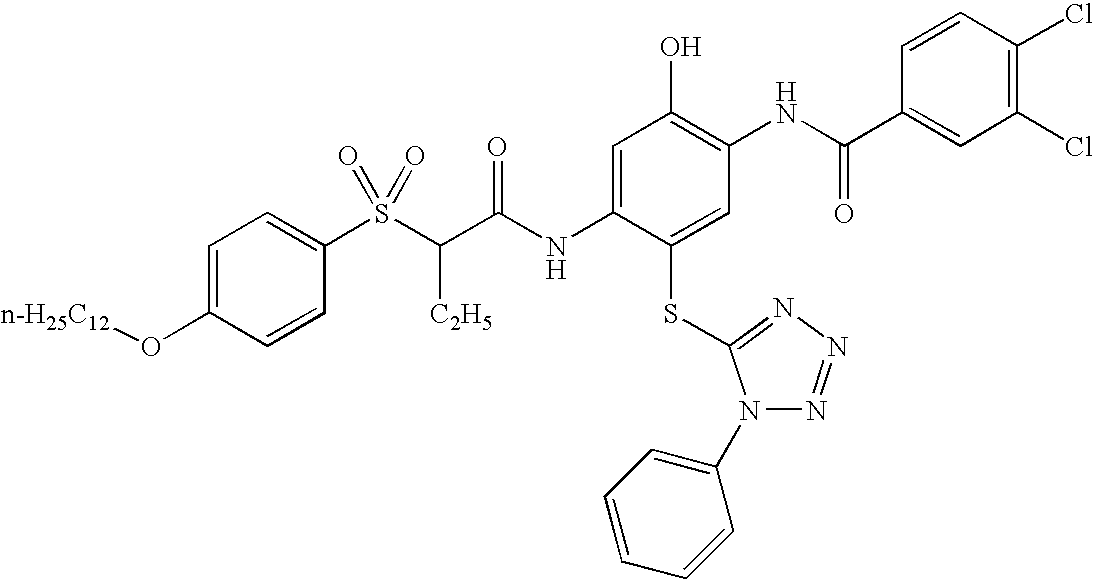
C1=CC(S(C(C(NC2=CC(O)=C(NC(C3=CC(Cl)=C(Cl)C=C3)=O)C=C2SC2=NN=NN2C2=CC=CC=C2)=O)[C2H5])(=O)=O)=CC=C1O[n-H25C12]
